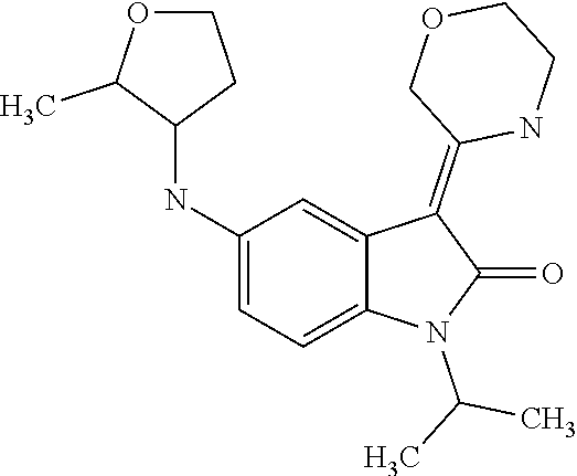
C1(NC2C(C)OCC2)=CC=C2C(=C1)C(=C1COCCN1)C(=O)N2C(C)C
